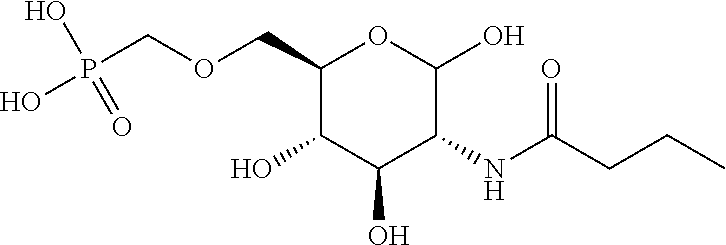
C1(COCP(O)(O)=O)C(O)C(O)C(NC(CCC)=O)C(O)O1
